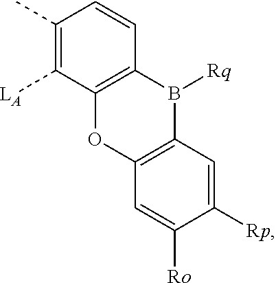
C1([LA])=C(C)C=CC2=C1OC1=C(B2[Rq])C=C([Rp])C([Ro])=C1
